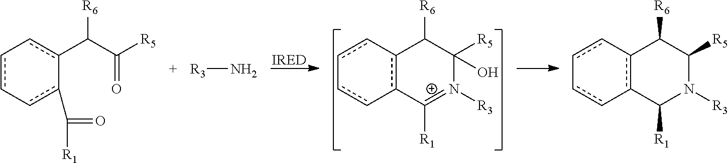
c12c(C([R1])N([R3])C([R5])C1[R6])-cc-cc-2.[R3]N.c1(C(C(=O)[R5])[R6])c-cc-cc-1C([R1])=O.c12c(C([R1])=N([R3])C([R5])(O)C1[R6])-cc-cc-2
